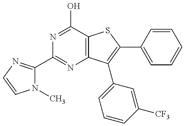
N1(C)C(C2=NC3=C(C(O)=N2)SC(C2=CC=CC=C2)=C3C2=CC=CC([CF3])=C2)=NC=C1
